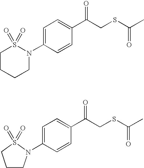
C1(N2S(=O)(=O)CCCC2)=CC=C(C(CSC(C)=O)=O)C=C1.C1(N2CCCS2(=O)=O)=CC=C(C(CSC(C)=O)=O)C=C1
